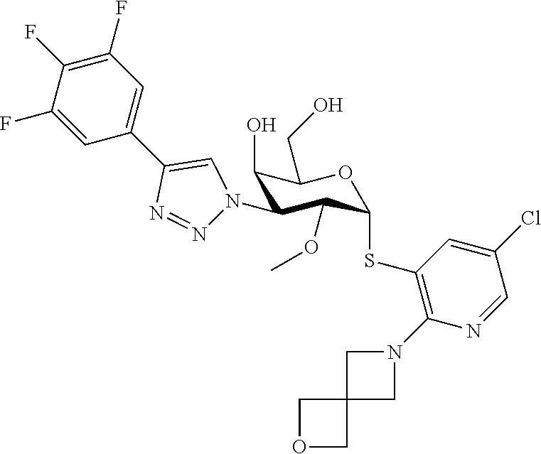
C1(O)C(N2N=NC(C3=CC(F)=C(F)C(F)=C3)=C2)C(OC)C(SC2=C(N3CC4(C3)COC4)N=CC(Cl)=C2)OC1CO
